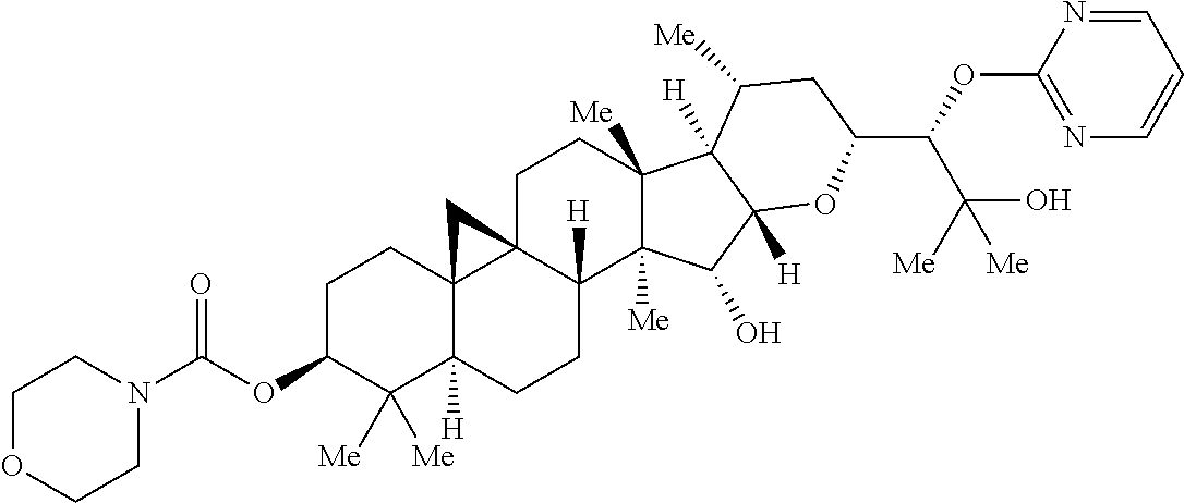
C1C(OC(N2CCOCC2)=O)C([Me])([Me])C2([H])C3(C1)C1(C([H])(CC2)C2([Me])C([Me])(CC1)C1([H])C([Me])CC(C(C(O)([Me])[Me])OC4=NC=CC=N4)OC1([H])C2O)C3
